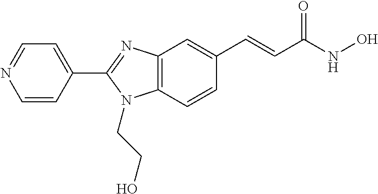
C1(C2=NC3=C(N2CCO)C=CC(C=CC(NO)=O)=C3)=CC=NC=C1
